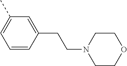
C1=CC(CCN2CCOCC2)=CC(C)=C1
